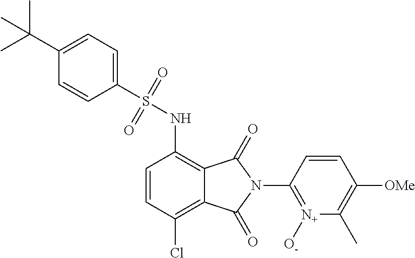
C1=CC(Cl)=C2C(=C1NS(C1=CC=C(C(C)(C)C)C=C1)(=O)=O)C(=O)N(C1=[N+]([O-])C(C)=C([OMe])C=C1)C2=O
